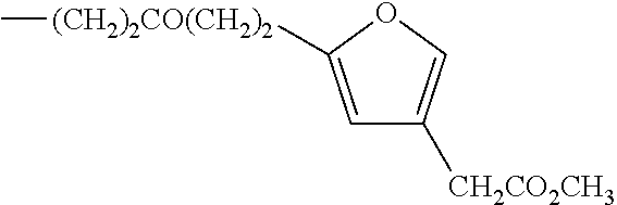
C1=C([(CH2)2CO(CH2)2]C)OC=C1[CH2CO2CH3]
